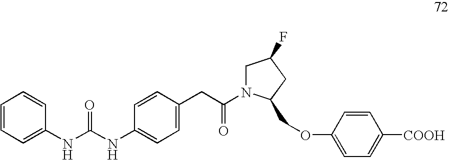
C1=CC=C(NC(NC2=CC=C(CC(=O)N3CC(F)CC3COC3=CC=C([COOH])C=C3)C=C2)=O)C=C1
